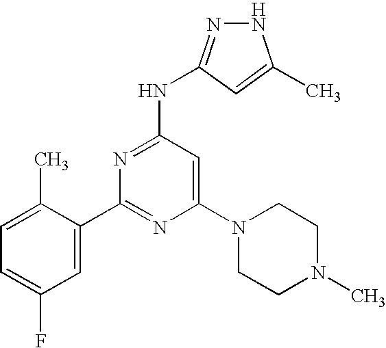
N(C1=NC(C2=CC(F)=CC=C2C)=NC(N2CCN(C)CC2)=C1)C1=NNC(C)=C1
